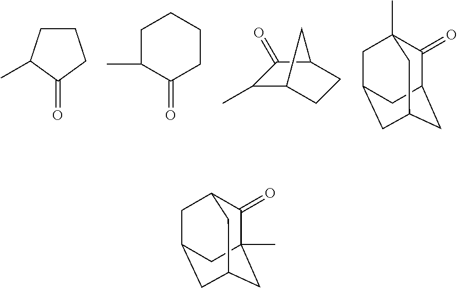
C1CC(C)C(=O)C1.C1(=O)CCCCC1C.C1(C)C2CCC(C1=O)C2.C1(=O)C2CC3CC(CC1(C)C3)C2.C1(=O)C2(C)CC3CC(CC1C3)C2
